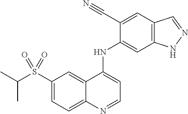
C1(S(C(C)C)(=O)=O)=CC=C2C(=C1)C(NC1=CC3=C(C=C1C#N)C=NN3)=CC=N2
